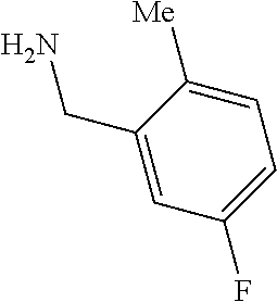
C1([Me])=CC=C(F)C=C1CN
